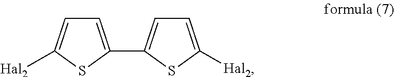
C1=C(C2=CC=C([Hal2])S2)SC([Hal2])=C1
